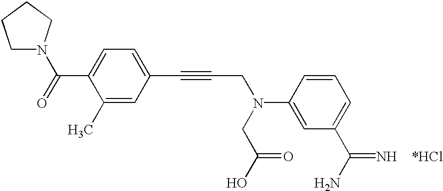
C1=C(C(=O)N2CCCC2)C(C)=CC(C#CCN(C2=CC(C(N)=N)=CC=C2)CC(O)=O)=C1
